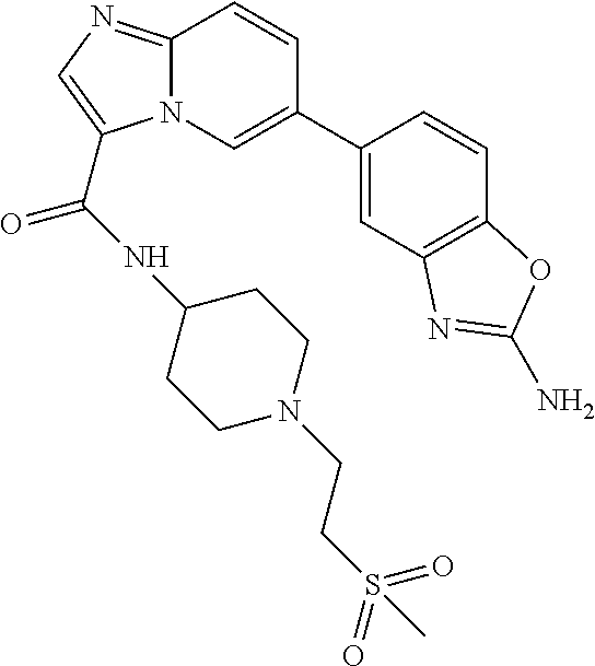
N12C(=NC=C1C(NC1CCN(CCS(=O)(=O)C)CC1)=O)C=CC(C1=CC3=C(C=C1)OC(N)=N3)=C2
